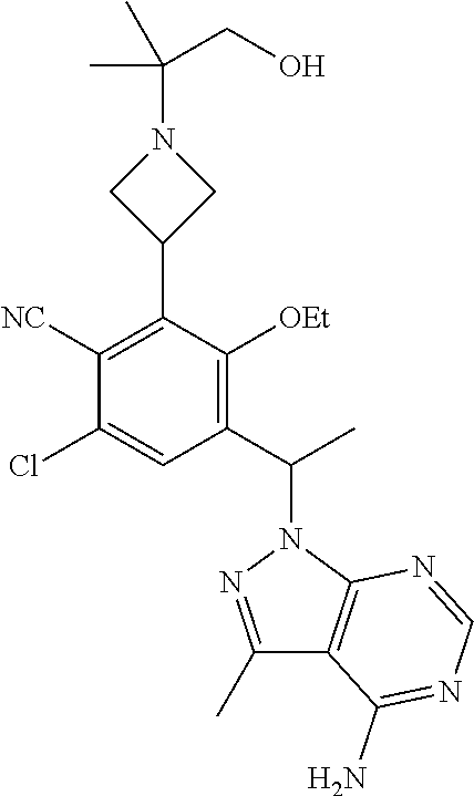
C1(C(C)N2N=C(C)C3=C2N=CN=C3N)=C([OEt])C(C2CN(C(CO)(C)C)C2)=C([NC])C(Cl)=C1
